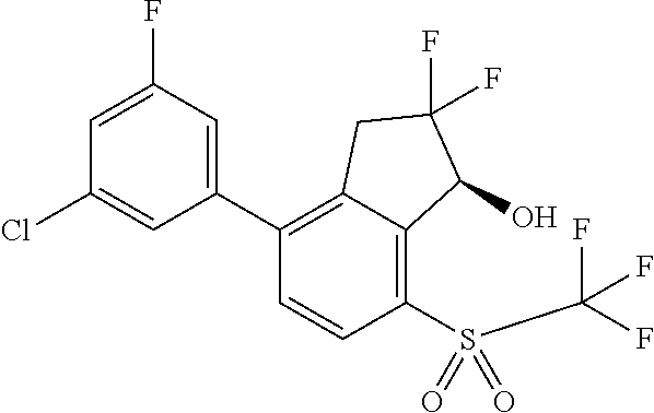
C1(C2=CC(F)=CC(Cl)=C2)=C2C(=C(S(=O)(C(F)(F)F)=O)C=C1)C(O)C(F)(F)C2
